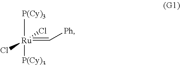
[P(Cy)3][Ru](=C[Ph])(Cl)(Cl)[P(Cy)3]
